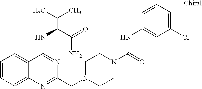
C1=CC=C2C(=C1)C(NC(C(N)=O)C(C)C)=NC(CN1CCN(C(NC3=CC(Cl)=CC=C3)=O)CC1)=N2
